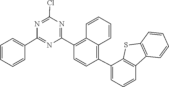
C1=CC=CC2=C(C3=CC=CC4=C3SC3=C4C=CC=C3)C=CC(C3=NC(Cl)=NC(C4=CC=CC=C4)=N3)=C12
